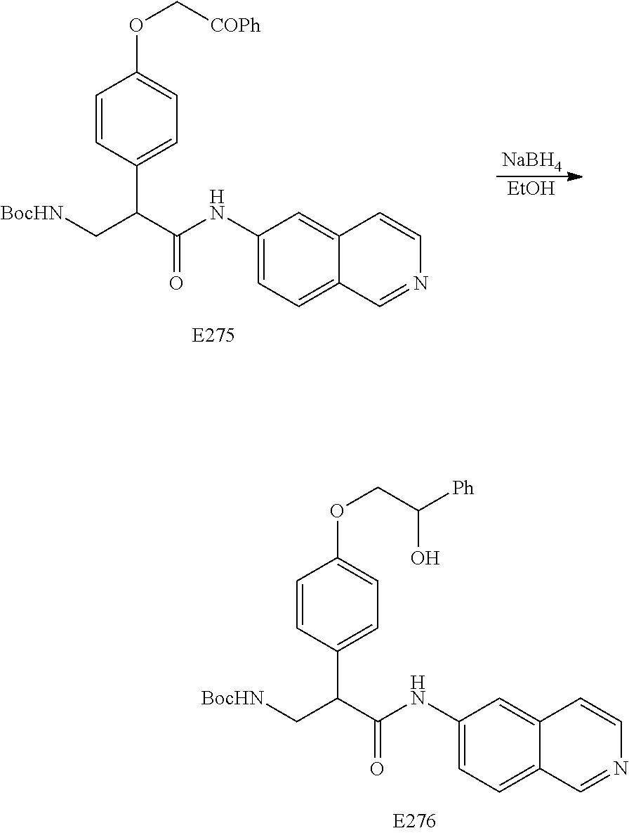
C1(NC(C(C[BocHN])C2=CC=C(OCC(O)[Ph])C=C2)=O)=CC=C2C(=C1)C=CN=C2.C1(NC(C(C[BocHN])C2=CC=C(OC[COPh])C=C2)=O)=CC=C2C(=C1)C=CN=C2.[NaBH4].[EtOH]
